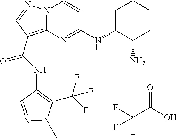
FC(C(O)=O)(F)F.N(C(=O)C1=C2N(N=C1)C=CC(NC1C(N)CCCC1)=N2)C1=C(C(F)(F)F)N(C)N=C1
